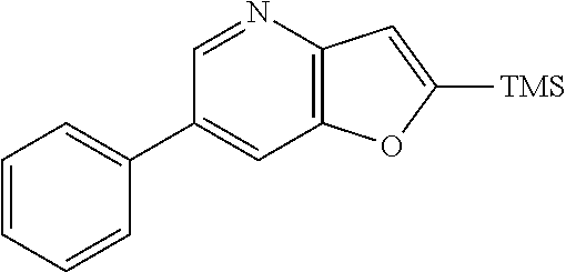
C1=NC2=C(C=C1C1=CC=CC=C1)OC([TMS])=C2
